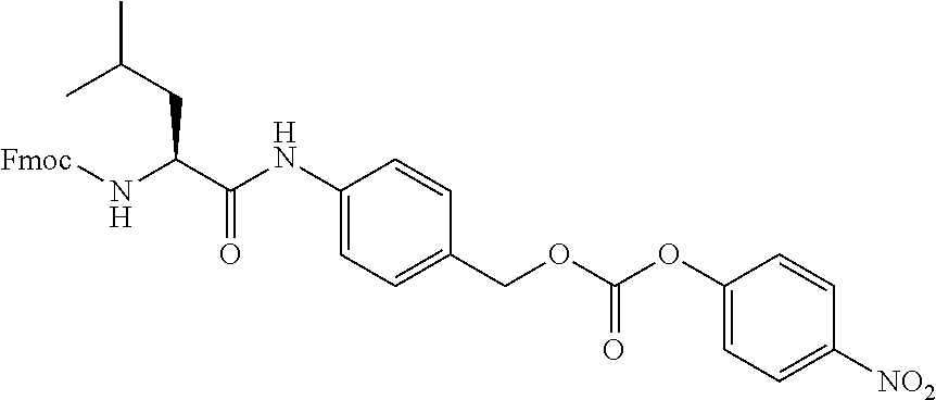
C1(NC(C(N[Fmoc])CC(C)C)=O)=CC=C(COC(OC2=CC=C([NO2])C=C2)=O)C=C1
